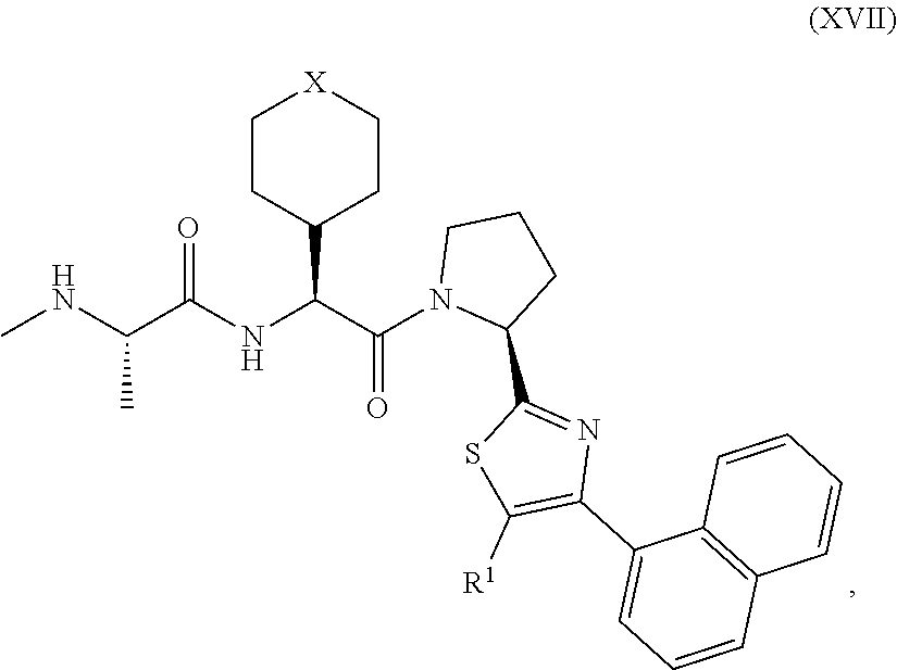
CNC(C(NC(C(N1C(C2=NC(C3=CC=CC4=C3C=CC=C4)=C([R1])S2)CCC1)=O)C1CC[X]CC1)=O)C
